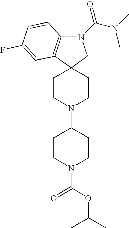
N1(C(=O)N(C)C)C2=C(C3(C1)CCN(C1CCN(C(=O)OC(C)C)CC1)CC3)C=C(F)C=C2
